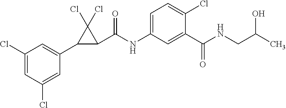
C1(Cl)=CC(Cl)=CC(C2C(C(NC3=CC=C(Cl)C(C(NCC(C)O)=O)=C3)=O)C2(Cl)Cl)=C1
